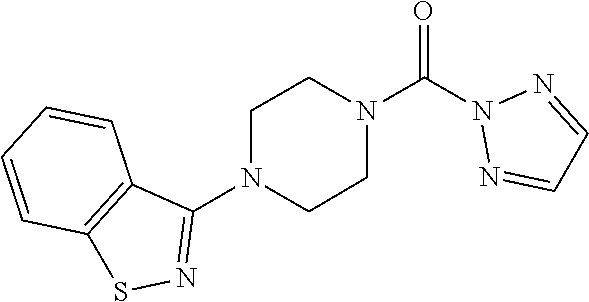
O=C(N1N=CC=N1)N1CCN(C2=NSC3=C2C=CC=C3)CC1
